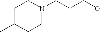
C(CCO)N1CCC(C)CC1
